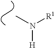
CN([R1])[H]
